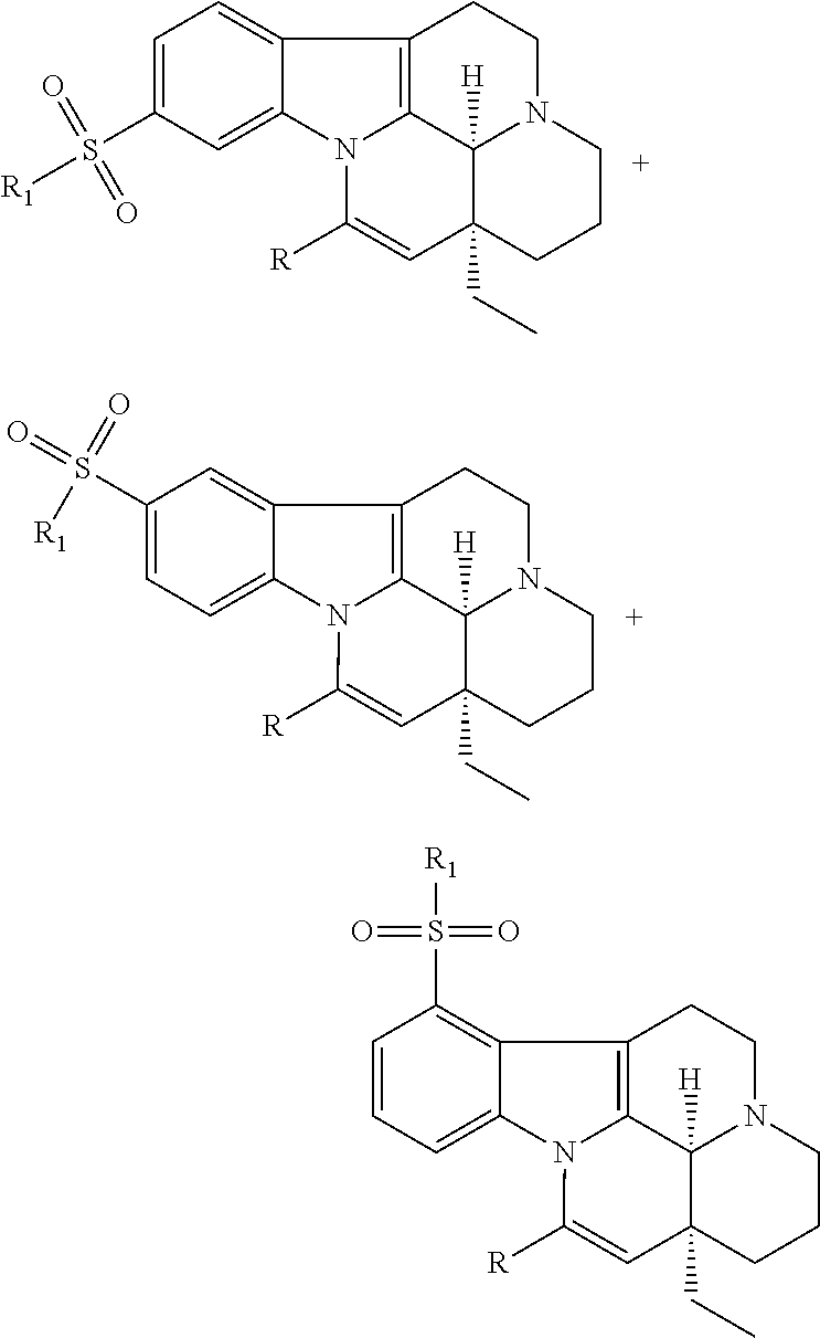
C1=C(S([R1])(=O)=O)C=C2C(=C1)C1=C3N2C([R])=CC2(CC)C3([H])N(CC1)CCC2.C1(S(=O)([R1])=O)=CC=C2C(=C1)C1=C3N2C([R])=CC2(CC)C3([H])N(CC1)CCC2.C1=CC=C2C(=C1S([R1])(=O)=O)C1=C3N2C([R])=CC2(CC)C3([H])N(CC1)CCC2
